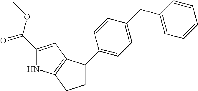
C1C(C2=CC=C(CC3=CC=CC=C3)C=C2)C2=C(C1)NC(C(OC)=O)=C2
